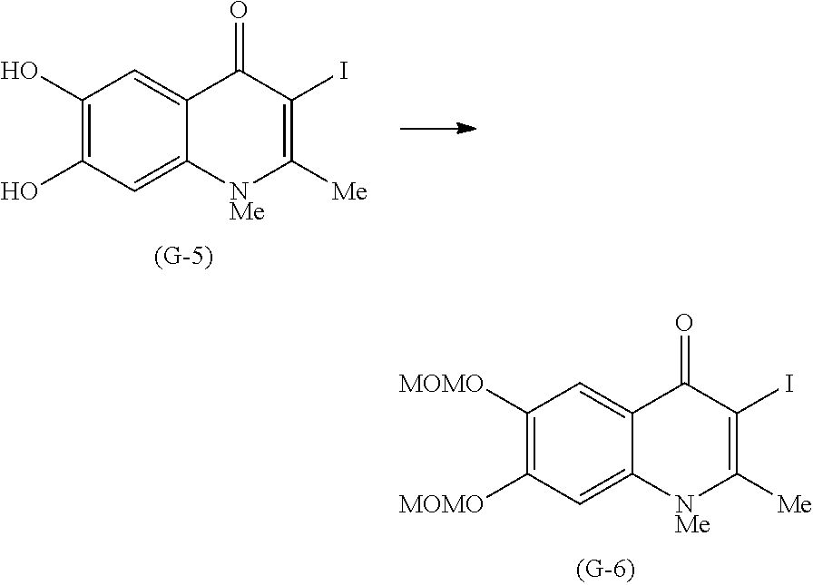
C1([MOMO])=C([MOMO])C=C2C(=C1)C(=O)C(I)=C([Me])[NMe]2.C1(O)=C(O)C=C2C(=C1)C(=O)C(I)=C([Me])[NMe]2
